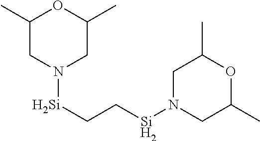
C1(C)CN([Si]CC[Si]N2CC(C)OC(C)C2)CC(C)O1
